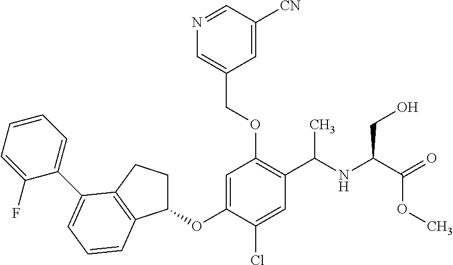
C1(OC2=CC(OCC3=CN=CC([CN])=C3)=C(C(NC(C(=O)OC)CO)C)C=C2Cl)CCC2=C1C=CC=C2C1=CC=CC=C1F
